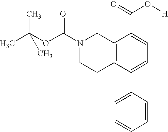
N1(C(OC(C)(C)C)=O)CCC2=C(C1)C(C(=O)O[H])=CC=C2C1=CC=CC=C1
